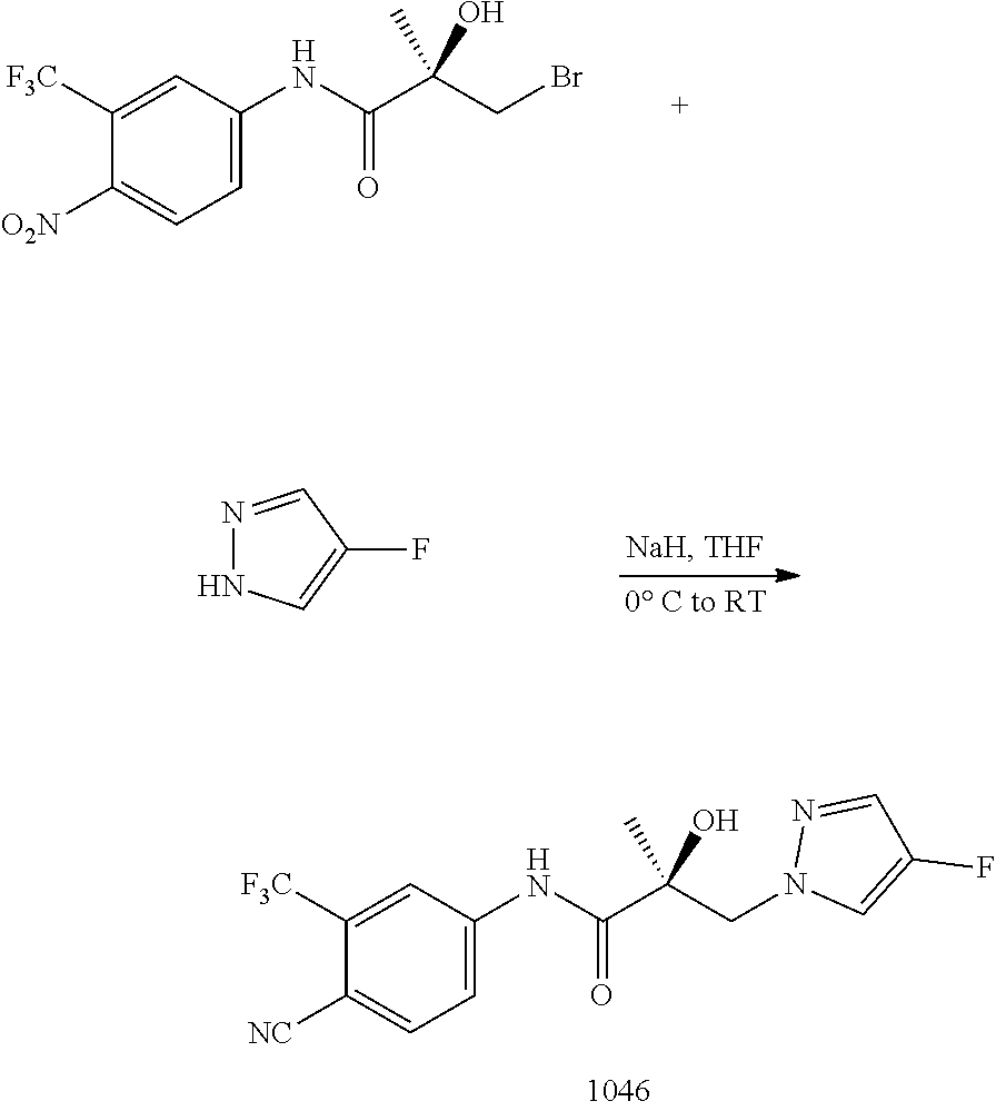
O=C(C(CBr)(C)O)NC1=CC=C([O2N])C([F3C])=C1.N1=CC(F)=CN1.O=C(C(CN1C=C(F)C=N1)(C)O)NC1=CC=C([NC])C([F3C])=C1
